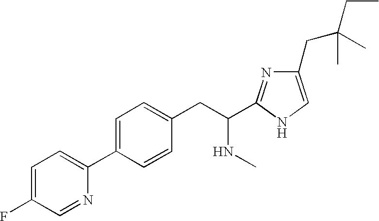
C1=C(F)C=NC(C2=CC=C(CC(NC)C3=NC(CC(C)(CC)C)=CN3)C=C2)=C1
